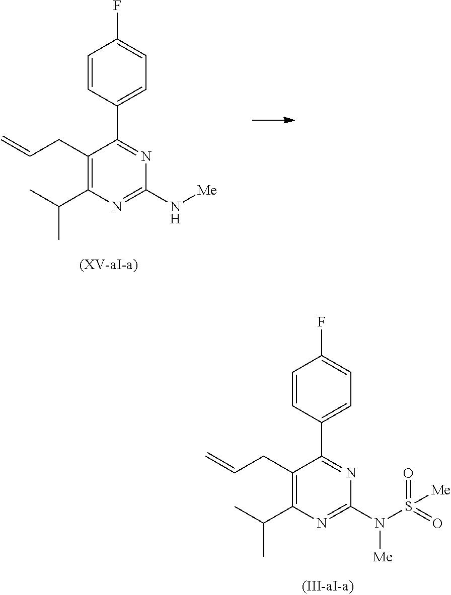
C(C1=C(C(C)C)N=C(N[Me])N=C1C1=CC=C(F)C=C1)C=C.C(C1=C(C(C)C)N=C(N(S([Me])(=O)=O)[Me])N=C1C1=CC=C(F)C=C1)C=C
